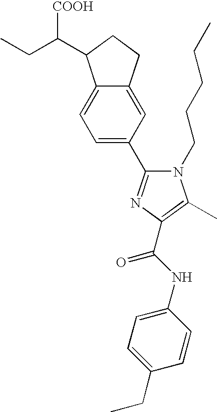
CCC(C1C2=CC=C(C3=NC(C(NC4=CC=C(CC)C=C4)=O)=C(C)N3CCCCC)C=C2CC1)[COOH]
